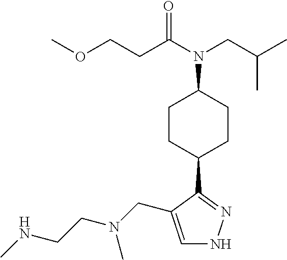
C1=C(CN(CCNC)C)C(C2CCC(N(C(CCOC)=O)CC(C)C)CC2)=NN1
